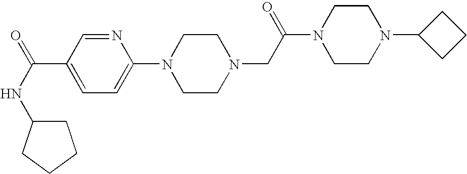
C1(NC(=O)C2=CC=C(N3CCN(CC(N4CCN(C5CCC5)CC4)=O)CC3)N=C2)CCCC1
